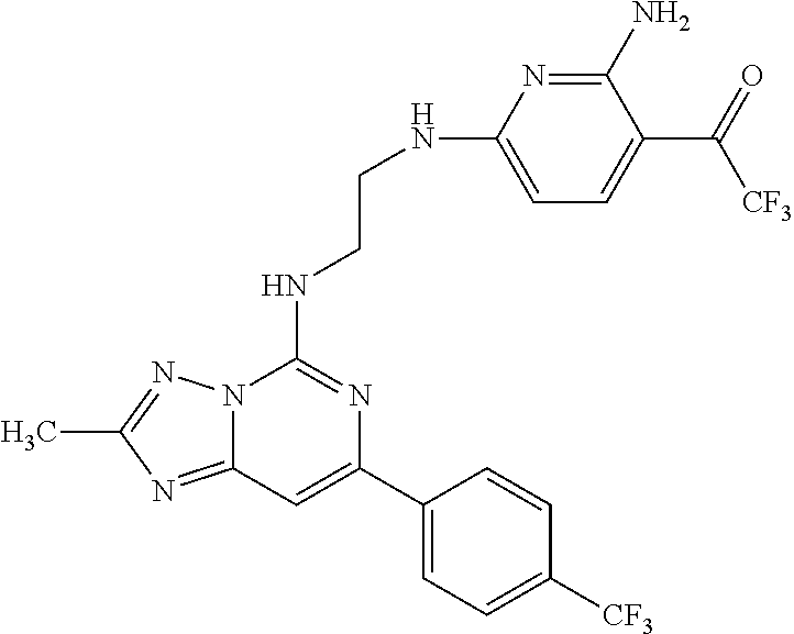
C12=NC(C)=NN1C(NCCNC1=CC=C(C(=O)[CF3])C(N)=N1)=NC(C1=CC=C([CF3])C=C1)=C2
